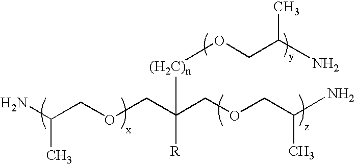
NC(COCC(COCC(C)N)([R])[(H2C)n]OCC(N)C)C
